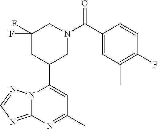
N12C(=NC=N1)N=C(C)C=C2C1CN(C(=O)C2=CC(C)=C(F)C=C2)CC(F)(F)C1
